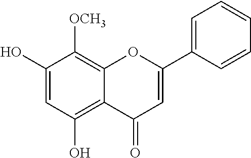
C1(O)=CC(O)=C2C(=C1[OCH3])OC(C1=CC=CC=C1)=CC2=O
